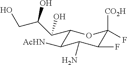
C1(C(C(CO)O)O)C([AcHN])C(N)C(F)C([CO2H])(F)O1
